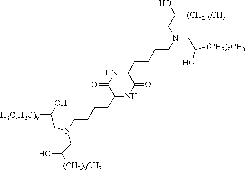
C1(CCCCN(CC([(CH2)9CH3])O)CC(O)[(CH2)9CH3])NC(=O)C(CCCCN(CC([H3C(H2C)9])O)CC(O)[(CH2)9CH3])NC1=O
